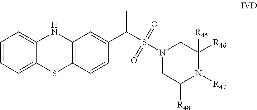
C1=CC=C2C(=C1)NC1=C(S2)C=CC(C(C)S(N2CC([R48])N([R47])C([R46])([R45])C2)(=O)=O)=C1
